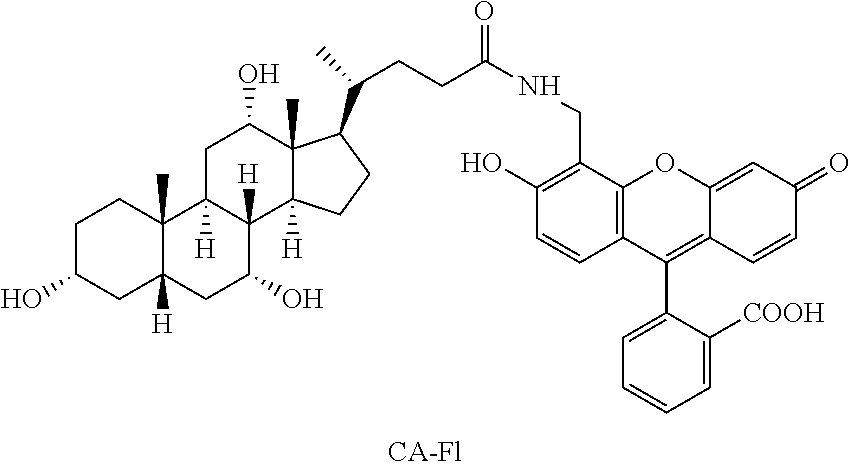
C1(C2=C3C(=CC(=O)C=C3)OC3=C2C=CC(O)=C3CNC(CCC(C2C3(C)C(O)CC4([H])C5(C)CCC(O)CC5([H])CC(O)C4([H])C3([H])CC2)C)=O)=CC=CC=C1[COOH]
